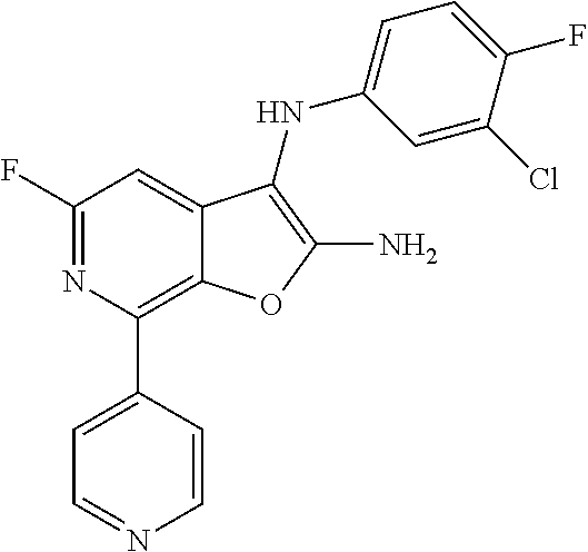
C12=C(C3=CC=NC=C3)N=C(F)C=C1C(NC1=CC=C(F)C(Cl)=C1)=C(N)O2
